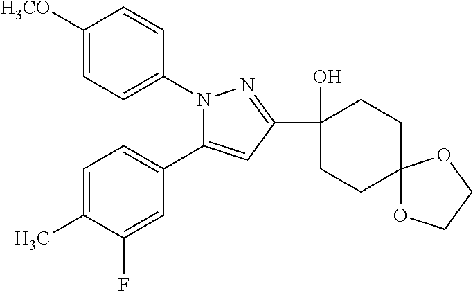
C1([H3CO])=CC=C(N2C(C3=CC=C(C)C(F)=C3)=CC(C3(O)CCC4(CC3)OCCO4)=N2)C=C1
